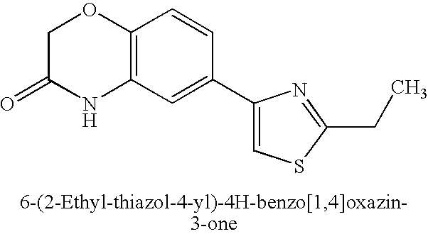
C1C(=O)NC2=C(O1)C=CC(C1=CSC(CC)=N1)=C2
